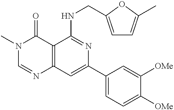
C12=C(C=C(C3=CC=C([OMe])C([OMe])=C3)N=C1NCC1=CC=C(C)O1)N=CN(C)C2=O
